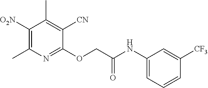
C1([O2N])=C(C)N=C(OCC(NC2=CC=CC([CF3])=C2)=O)C([CN])=C1C
